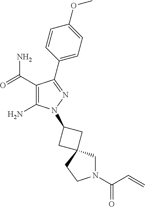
C1(C(=O)N)=C(N)N(C2CC3(C2)CN(C(C=C)=O)CC3)N=C1C1=CC=C(OC)C=C1
